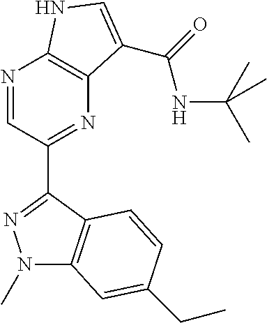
N1=CC(C2=NN(C)C3=C2C=CC(CC)=C3)=NC2=C1NC=C2C(=O)NC(C)(C)C
